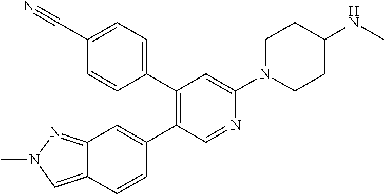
C12=CN(C)N=C1C=C(C1=C(C3=CC=C(C#N)C=C3)C=C(N3CCC(NC)CC3)N=C1)C=C2
